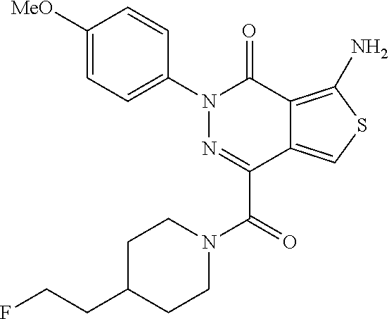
C1([MeO])=CC=C(N2N=C(C(=O)N3CCC(CCF)CC3)C3=CSC(N)=C3C2=O)C=C1
